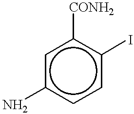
c1c([CONH2])c(I)ccc1N
